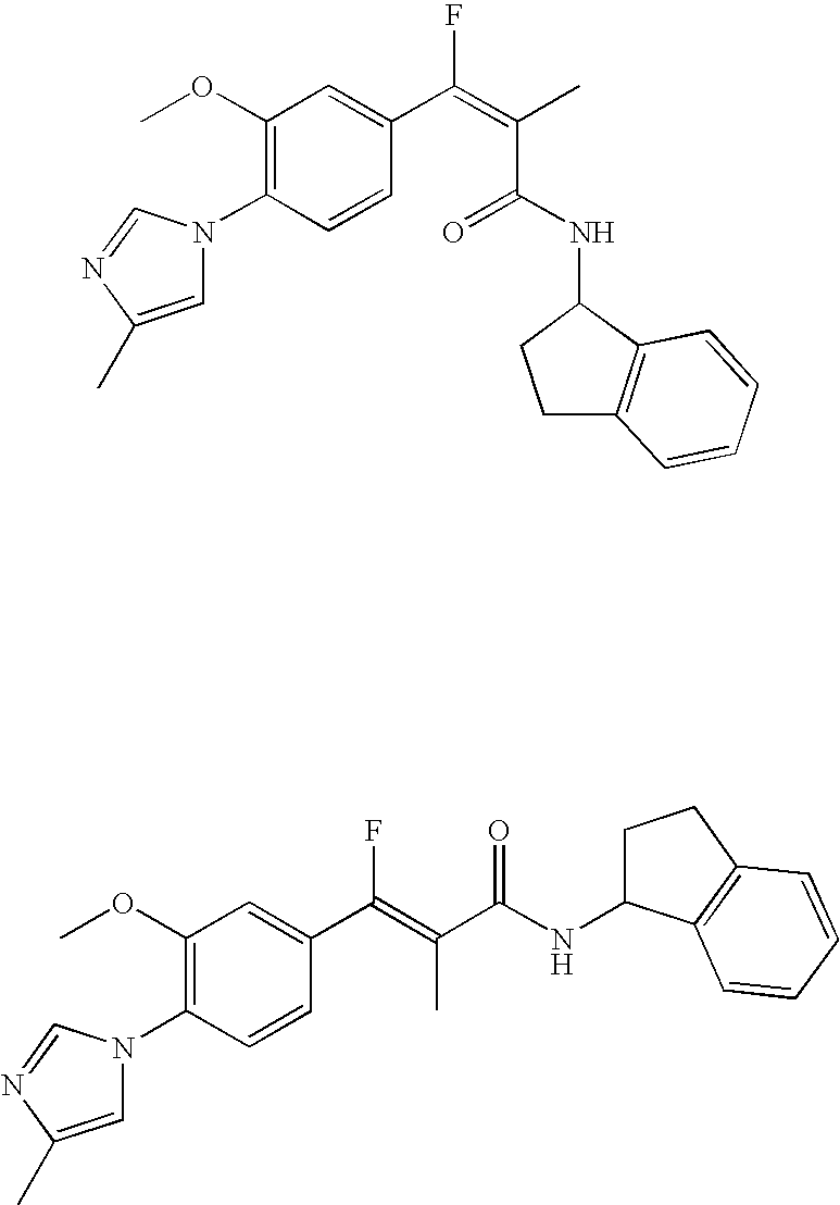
C1=CC(N2C=C(C)N=C2)=C(OC)C=C1C(=C(C)C(NC1CCC2=C1C=CC=C2)=O)F.C1=CC(N2C=C(C)N=C2)=C(OC)C=C1C(=C(C(NC1CCC2=C1C=CC=C2)=O)C)F
